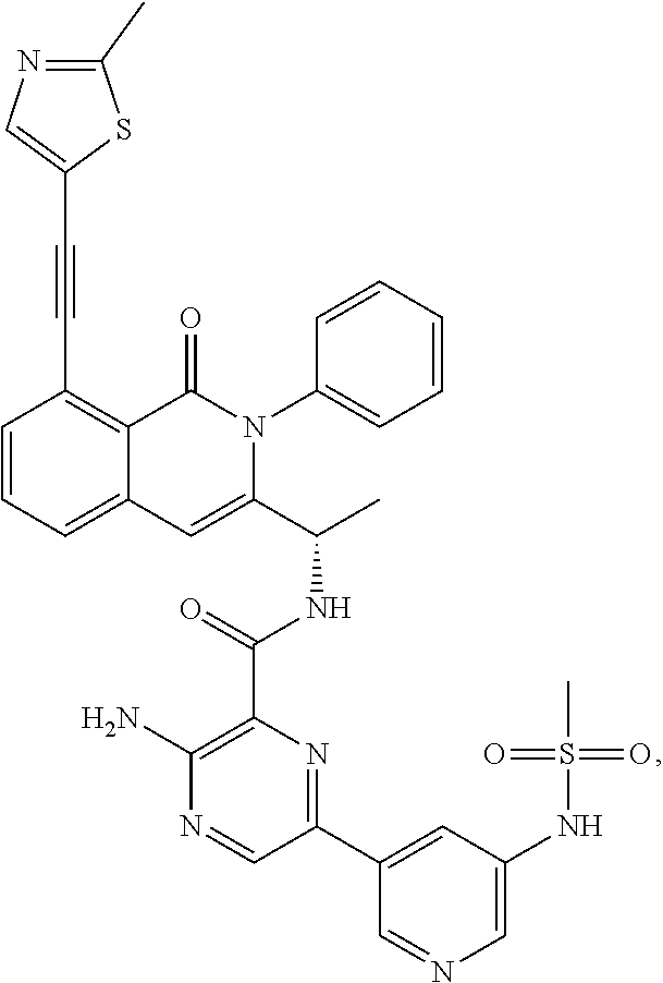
C1=CC=C2C(=C1C#CC1=CN=C(C)S1)C(=O)N(C1=CC=CC=C1)C(C(C)NC(=O)C1=C(N)N=CC(C3=CC(NS(=O)(=O)C)=CN=C3)=N1)=C2
